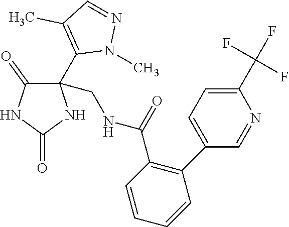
C1(CNC(C2=C(C3=CC=C(C(F)(F)F)N=C3)C=CC=C2)=O)(C2=C(C)C=NN2C)C(=O)NC(=O)N1
